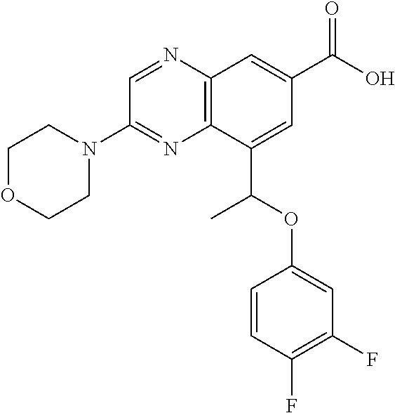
C12=C(C(C(OC3=CC(F)=C(F)C=C3)C)=CC(C(O)=O)=C1)N=C(N1CCOCC1)C=N2
